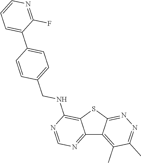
C12=NC=NC(NCC3=CC=C(C4=CC=CN=C4F)C=C3)=C1SC1=NN=C(C)C(C)=C21
